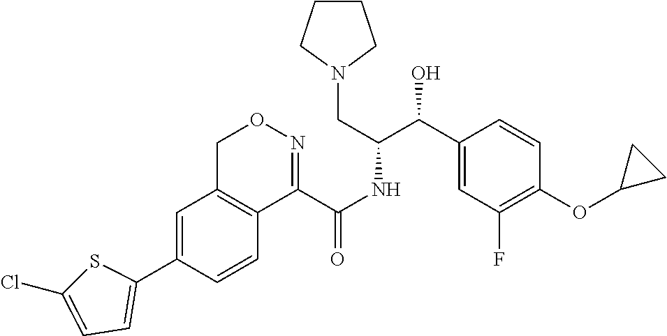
C1=C(C2=CC=C(Cl)S2)C=CC2=C1CON=C2C(NC(C(C1=CC(F)=C(OC2CC2)C=C1)O)CN1CCCC1)=O
